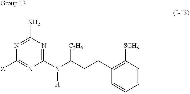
C1(N)=NC([Z])=NC(N(C(CCC2=C([SCH3])C=CC=C2)[C2H5])[H])=N1
